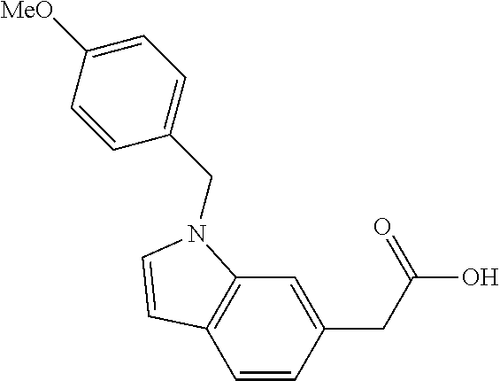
C1=CC(CC(O)=O)=CC2=C1C=CN2CC1=CC=C([MeO])C=C1
